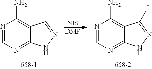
N1=CN=C2C(=C1N)C(I)=NN2.[NIS].[DMF].N1=CN=C2C(=C1N)C=NN2
